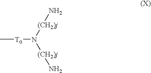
C[T0]N([(CH2)j]N)[(CH2)j]N
